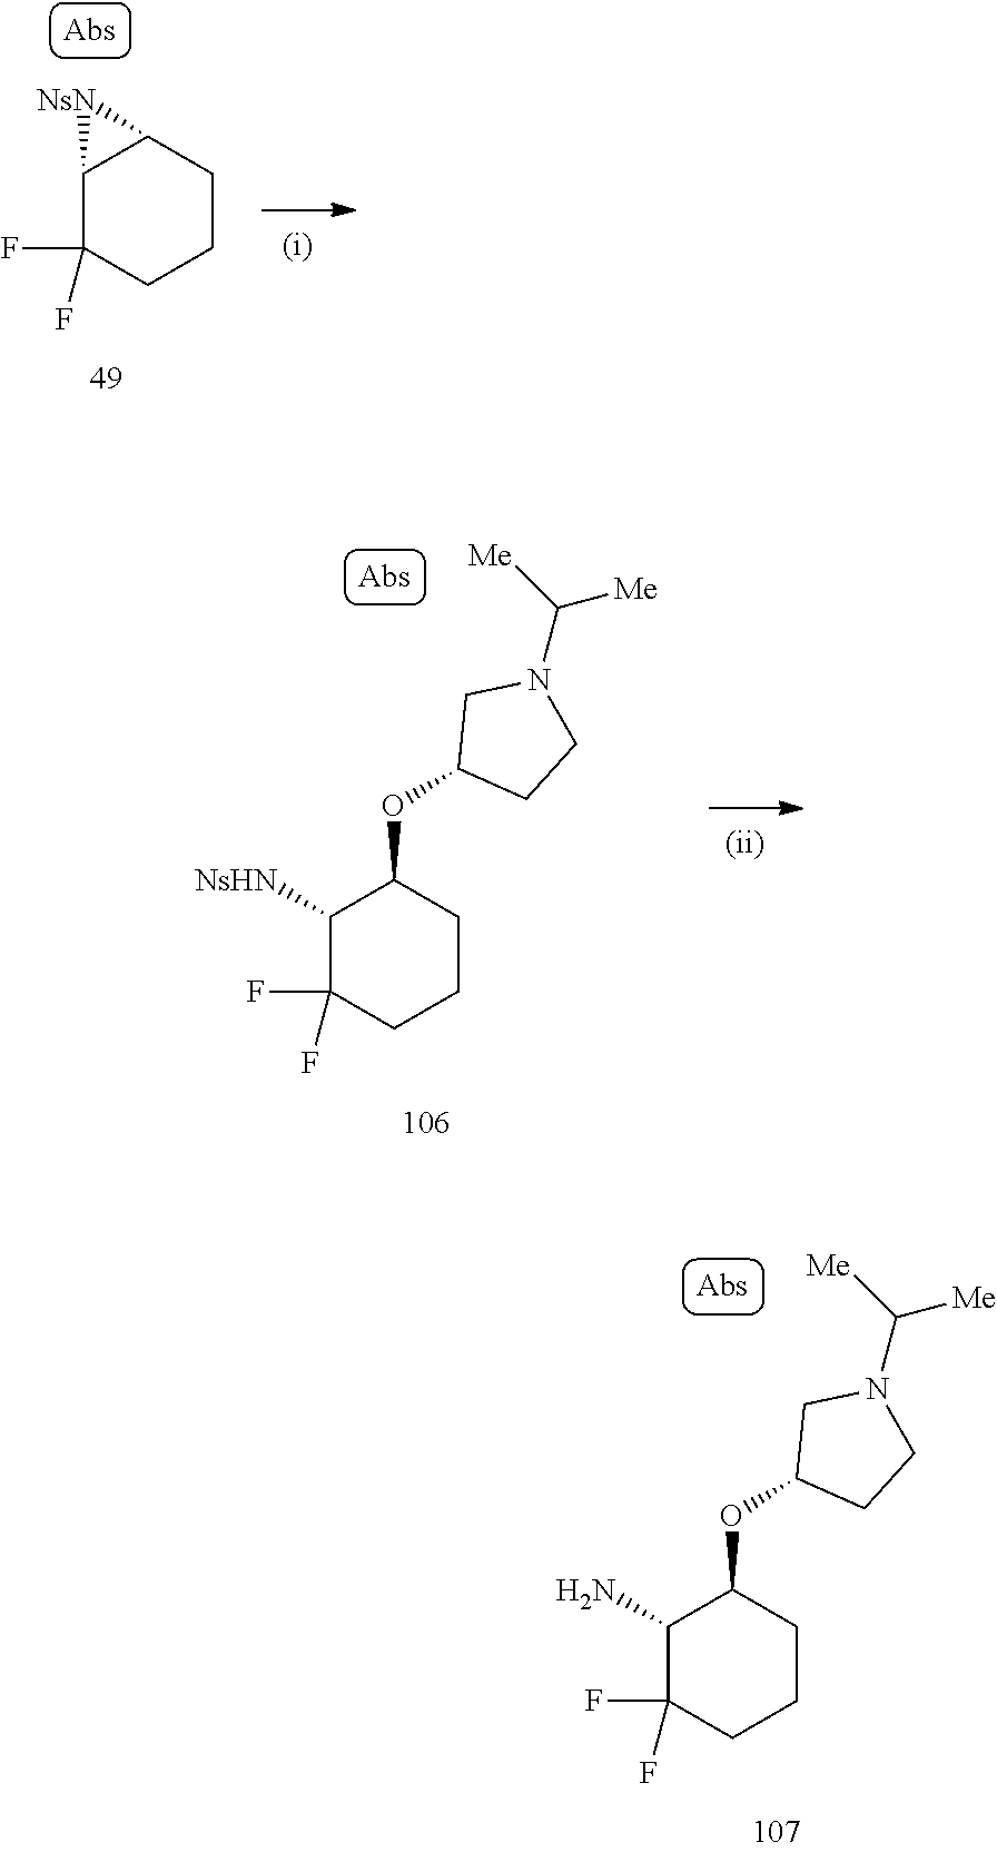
C1(N)C(F)(F)CCCC1OC1CCN(C([Me])[Me])C1.C12C(F)(F)CCCC1[NsN]2.C1([NsHN])C(F)(F)CCCC1OC1CCN(C([Me])[Me])C1
